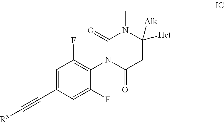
[R3]C#CC1=CC(F)=C(N2C(=O)CC([Het])([Alk])N(C)C2=O)C(F)=C1
